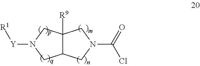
C12C([R9])(CN([Y][R1])C1)CN(C(=O)Cl)C2
